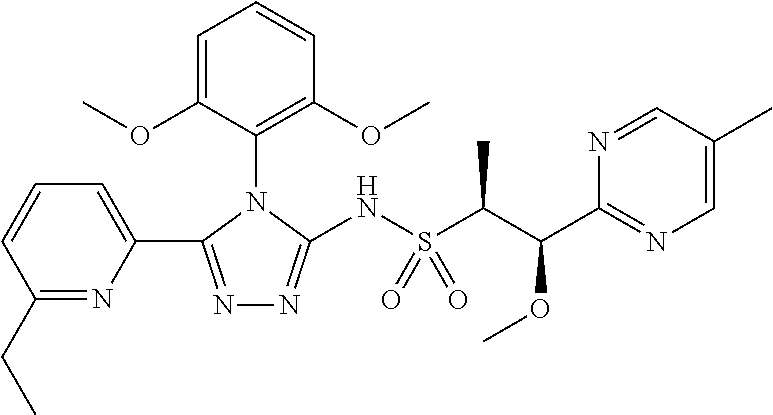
N1=C(C2=CC=CC(CC)=N2)N(C2=C(OC)C=CC=C2OC)C(NS(C(C(C2=NC=C(C)C=N2)OC)C)(=O)=O)=N1
